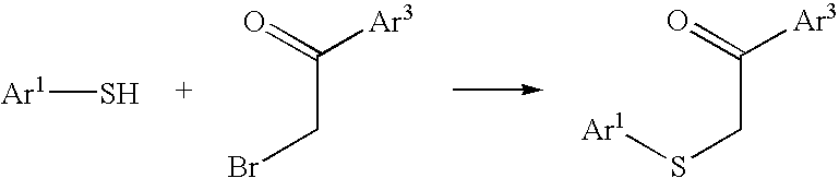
C(CBr)(=O)[Ar3].C(CS[Ar1])(=O)[Ar3].[Ar1]S
